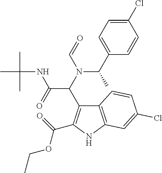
C(=O)(C1=C(C(N(C=O)C(C2=CC=C(Cl)C=C2)C)C(NC(C)(C)C)=O)C2=C(N1)C=C(Cl)C=C2)OCC
